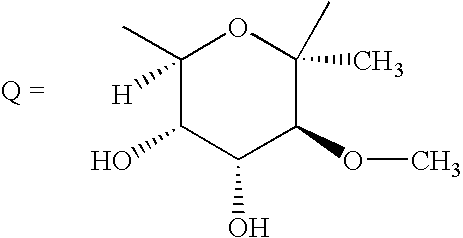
C1(C)([H])C(O)C(O)C(OC)C(C)(C)O1
